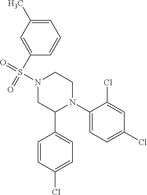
C1(N2CCN(S(=O)(=O)C3=CC(C)=CC=C3)CC2C2=CC=C(Cl)C=C2)=CC=C(Cl)C=C1Cl
